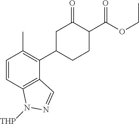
C1=CC2=C(C(C3CCC(C(OCC)=O)C(=O)C3)=C1C)C=NN2[THP]
